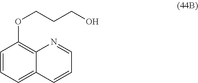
C1=CC=C2C(=C1OCCCO)N=CC=C2
